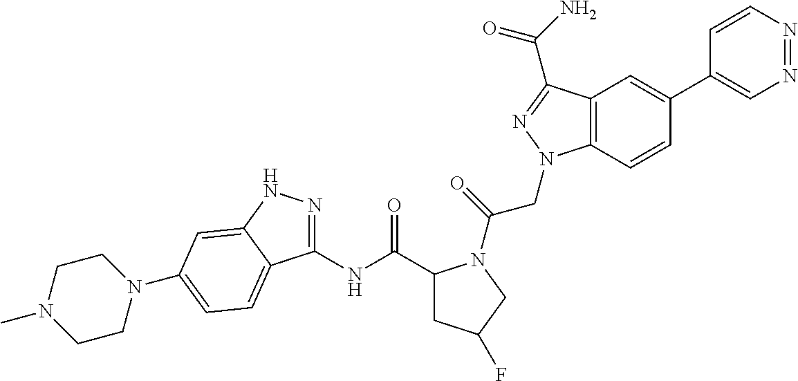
C1(NC(C2CC(F)CN2C(=O)CN2C3=C(C(C(N)=O)=N2)C=C(C2=CN=NC=C2)C=C3)=O)=NNC2=CC(N3CCN(C)CC3)=CC=C12
